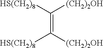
[HS(CH2)8]C([(CH2)2OH])=C([(CH2)2OH])[HS(CH2)8]
